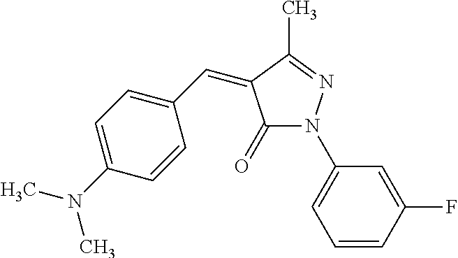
C1(=O)N(C2=CC=CC(F)=C2)N=C(C)C1=CC1=CC=C(N(C)C)C=C1
